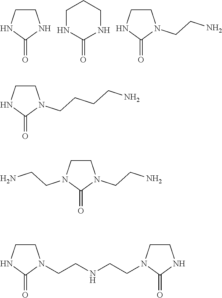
C1CNC(=O)N1.C1NC(=O)NCC1.C1CNC(=O)N1CCN.C1CNC(=O)N1CCCCN.C1CN(CCN)C(=O)N1CCN.C1CNC(=O)N1CCNCCN1CCNC1=O
